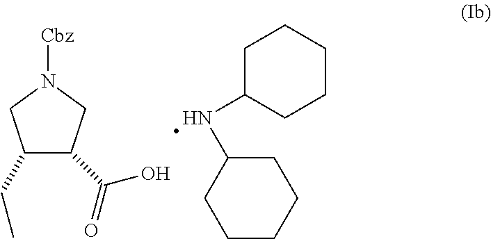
C1(CC)C(C(=O)O)CN([Cbz])C1.C1CCCC(NC2CCCCC2)C1
